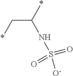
C(C(*)NS([O-])(=O)=O)*
